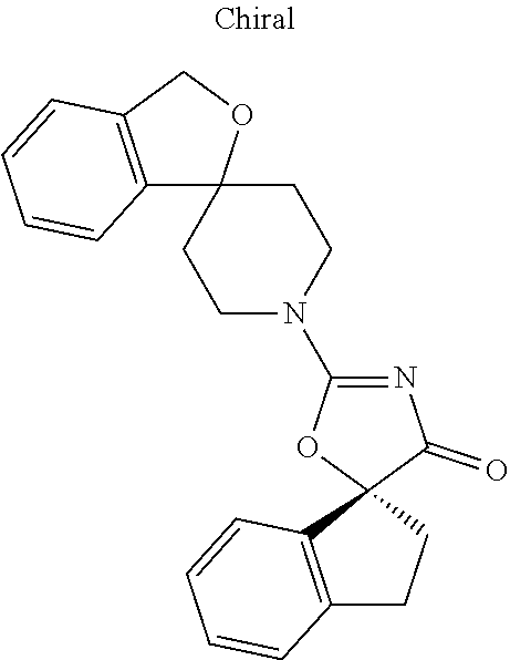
C1N(C2=NC(=O)C3(O2)C2=C(CC3)C=CC=C2)CCC2(C1)C1=C(CO2)C=CC=C1
